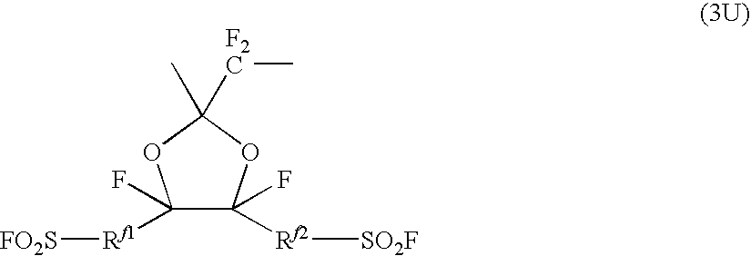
C1(F)([Rf1][FO2S])C(F)([Rf2][SO2F])OC(C)([F2C]C)O1
